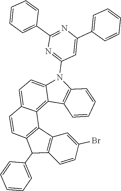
C12=C(C3=C(C=CC4=CC=C5C(=C34)C3=C(N5C4=NC(C5=CC=CC=C5)=NC(C5=CC=CC=C5)=C4)C=CC=C3)C1C1=CC=CC=C1)C=C(Br)C=C2
